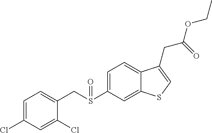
C(S(C1=CC=C2C(=C1)SC=C2CC(=O)OCC)=O)C1=CC=C(Cl)C=C1Cl
